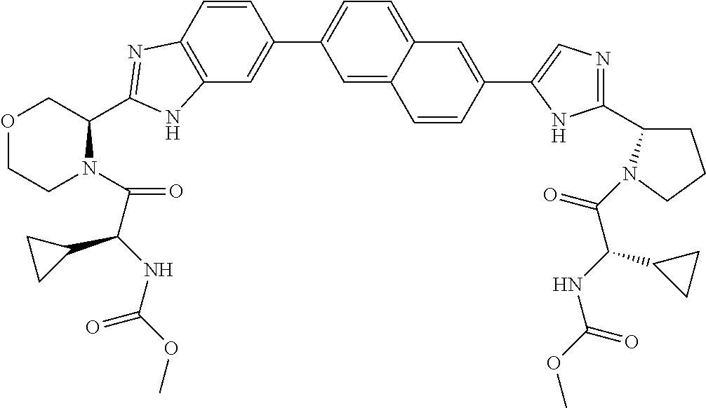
C12=C(C=CC(C3=CC=C4C(=C3)C=CC(C3=CN=C(C5CCCN5C(C(NC(=O)OC)C5CC5)=O)N3)=C4)=C1)N=C(C1COCCN1C(C(NC(OC)=O)C1CC1)=O)N2
